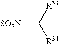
C([SO2N])([R33])[R34]
